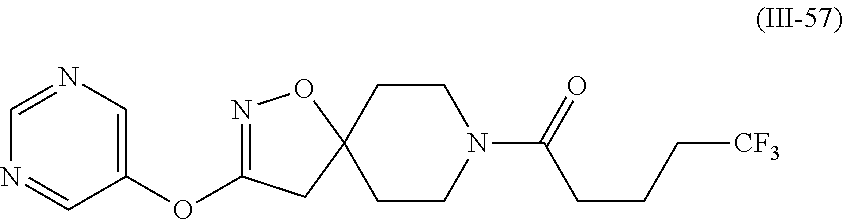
C1CC2(CCN1C(CCC[CF3])=O)ON=C(OC1=CN=CN=C1)C2
